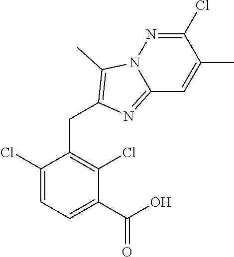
C1(Cl)=CC=C(C(=O)O)C(Cl)=C1CC1=C(C)N2C(=N1)C=C(C)C(Cl)=N2
